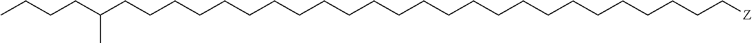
C(CCCCCCCCCCCCCCCCCCC[Z])CCCCCC(CCCC)C
